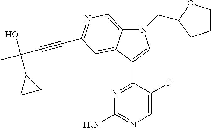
N1(CC2OCCC2)C2=CN=C(C#CC(C)(O)C3CC3)C=C2C(C2=NC(N)=NC=C2F)=C1
